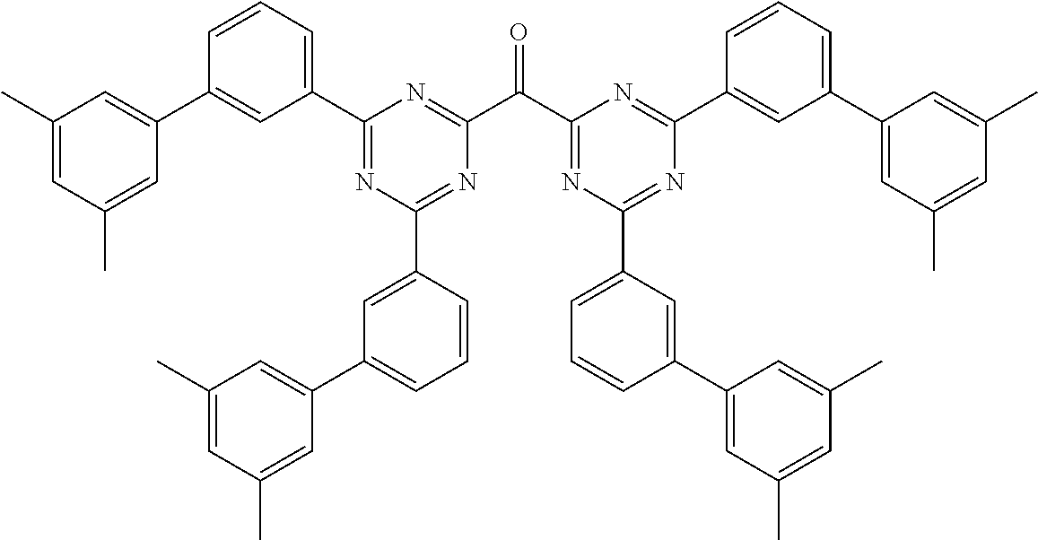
C1(C2=NC(C3=CC(C4=CC(C)=CC(C)=C4)=CC=C3)=NC(C(C3=NC(C4=CC=CC(C5=CC(C)=CC(C)=C5)=C4)=NC(C4=CC(C5=CC(C)=CC(C)=C5)=CC=C4)=N3)=O)=N2)=CC=CC(C2=CC(C)=CC(C)=C2)=C1
